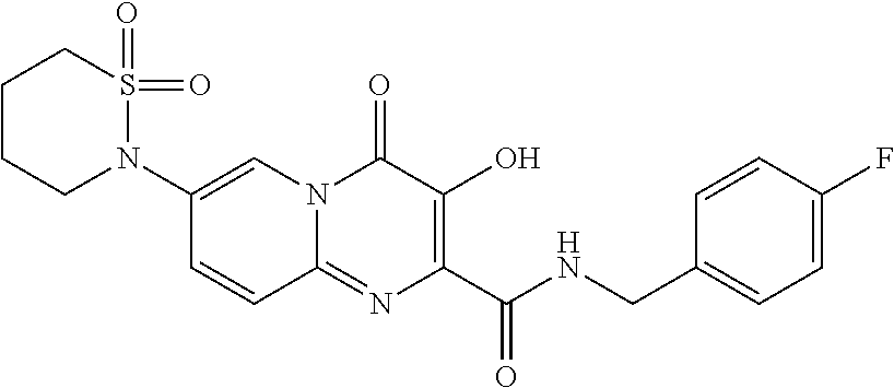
C1=C(N2S(=O)(=O)CCCC2)C=CC2=NC(C(NCC3=CC=C(F)C=C3)=O)=C(O)C(=O)N12
